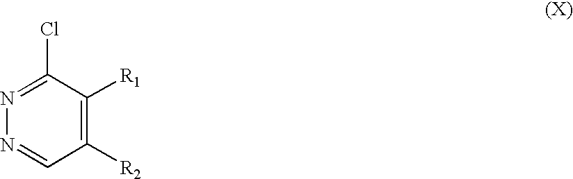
N1=C(Cl)C([R1])=C([R2])C=N1
